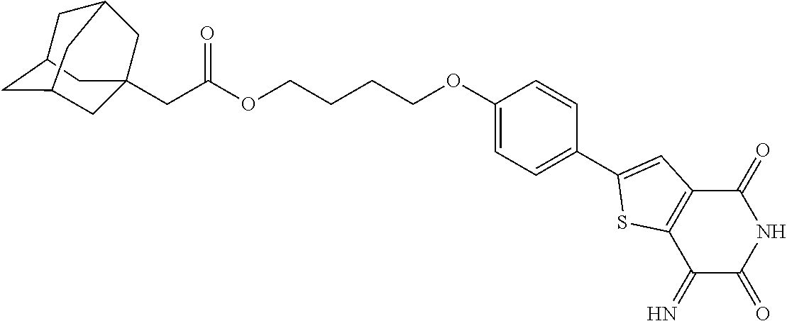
C1(=O)C2=C(C(=N)C(=O)N1)SC(C1=CC=C(OCCCCOC(CC34CC5CC(C3)CC(C4)C5)=O)C=C1)=C2
